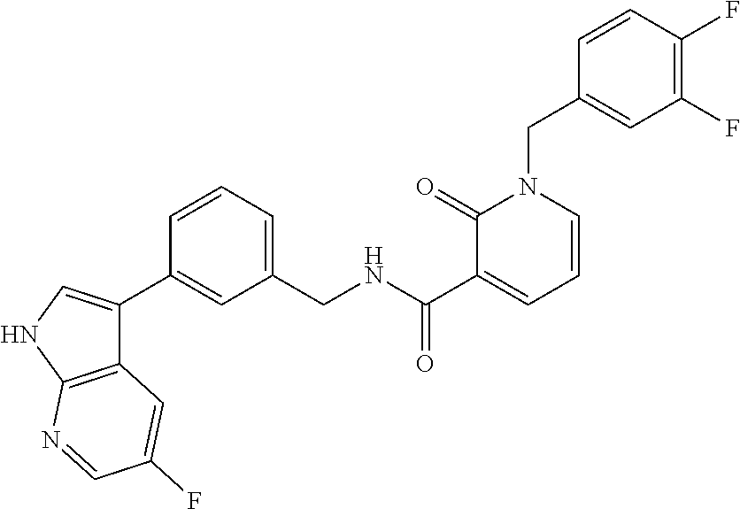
C1=CC(F)=C(F)C=C1CN1C(=O)C(C(=O)NCC2=CC=CC(C3=CNC4=C3C=C(F)C=N4)=C2)=CC=C1
